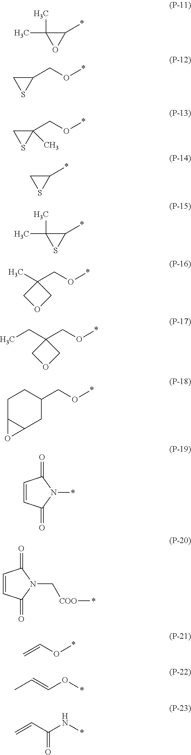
C1(*)C(C)(C)O1.C1(CO*)CS1.C1(CO*)(C)CS1.C1(*)CS1.C1(*)C(C)(C)S1.C1(CO*)(C)COC1.C1(CO*)(CC)COC1.C1(CO*)CC2C(CC1)O2.C1=CC(=O)N(*)C1=O.C1=CC(=O)N(C[COO]*)C1=O.C(=C)O*.C(=CC)O*.C(C=C)(N*)=O
